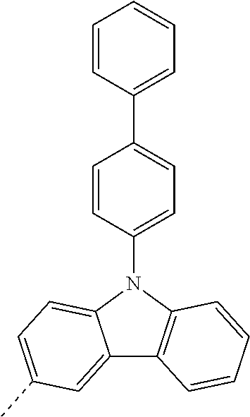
C1=CC(N2C3=CC=C(C)C=C3C3=C2C=CC=C3)=CC=C1C1=CC=CC=C1
